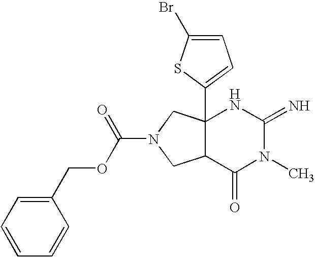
C12(C3=CC=C(Br)S3)C(C(=O)N(C)C(=N)N1)CN(C(OCC1=CC=CC=C1)=O)C2
